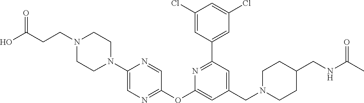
C1(Cl)=CC(C2=NC(OC3=NC=C(N4CCN(CCC(=O)O)CC4)N=C3)=CC(CN3CCC(CNC(C)=O)CC3)=C2)=CC(Cl)=C1
